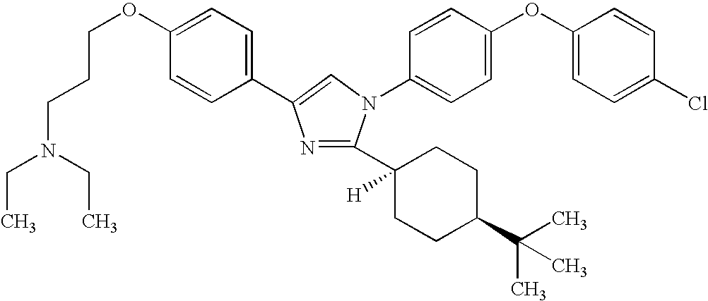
C1=C(OCCCN(CC)CC)C=CC(C2=CN(C3=CC=C(OC4=CC=C(Cl)C=C4)C=C3)C(C3([H])CCC(C(C)(C)C)CC3)=N2)=C1
